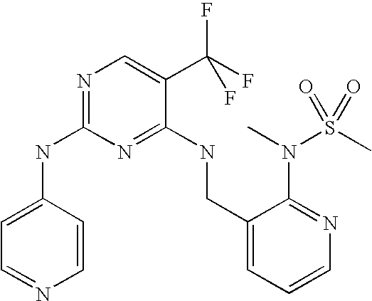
C1(NC2=NC=C(C(F)(F)F)C(NCC3=CC=CN=C3N(C)S(C)(=O)=O)=N2)=CC=NC=C1
